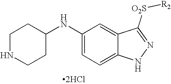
C1NCCC(NC2=CC=C3C(=C2)C([O2S][R2])=NN3)C1.[2HCl]
